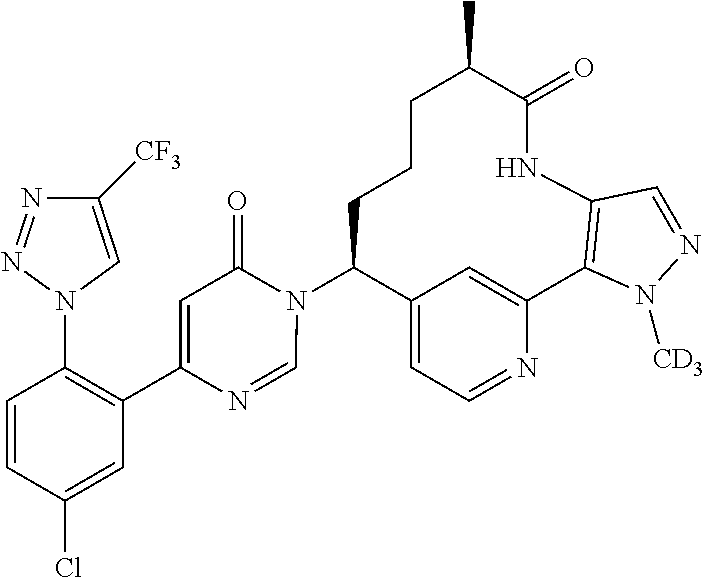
C12=CC=NC(=C1)C1=C(NC(=O)C(C)CCCC2N2C(=O)C=C(C3=C(N4C=C([CF3])N=N4)C=CC(Cl)=C3)N=C2)C=NN1[CD3]
